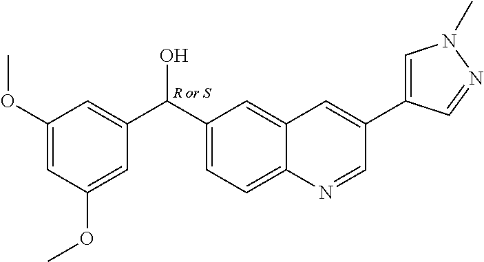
C1=C2C(=CC(C(O)C3=CC(OC)=CC(OC)=C3)=C1)C=C(C1=CN(C)N=C1)C=N2
